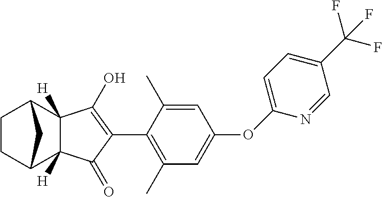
C1CC2C3([H])C([H])(C1C2)C(O)=C(C1=C(C)C=C(OC2=CC=C(C(F)(F)F)C=N2)C=C1C)C3=O
